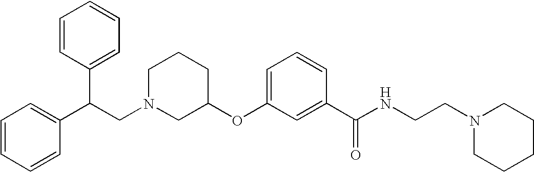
C1N(CC(C2=CC=CC=C2)C2=CC=CC=C2)CC(OC2=CC=CC(C(NCCN3CCCCC3)=O)=C2)CC1
